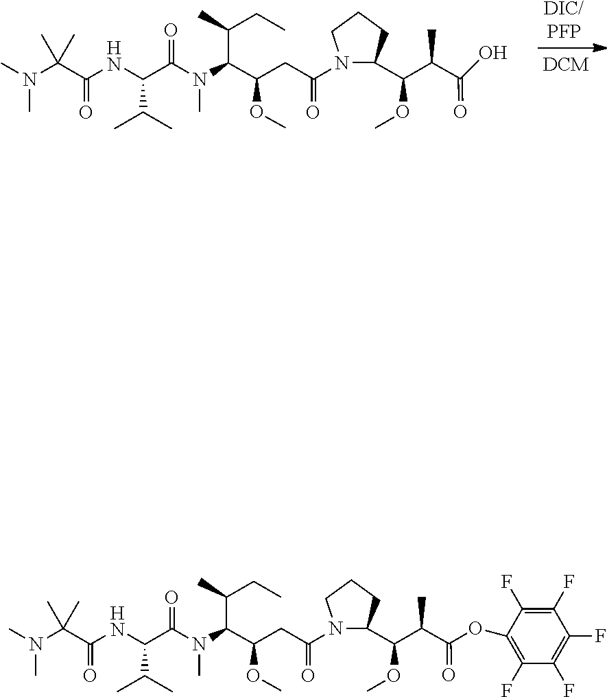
[DIC/PFP].N(C(C(C)(C)N(C)C)=O)C(C(N(C)C(C(OC)CC(N1C(C(OC)C(C(=O)O)C)CCC1)=O)C(C)CC)=O)C(C)C.N(C(C(C)(C)N(C)C)=O)C(C(N(C)C(C(OC)CC(N1C(C(OC)C(C(=O)OC2=C(F)C(F)=C(F)C(F)=C2F)C)CCC1)=O)C(C)CC)=O)C(C)C
